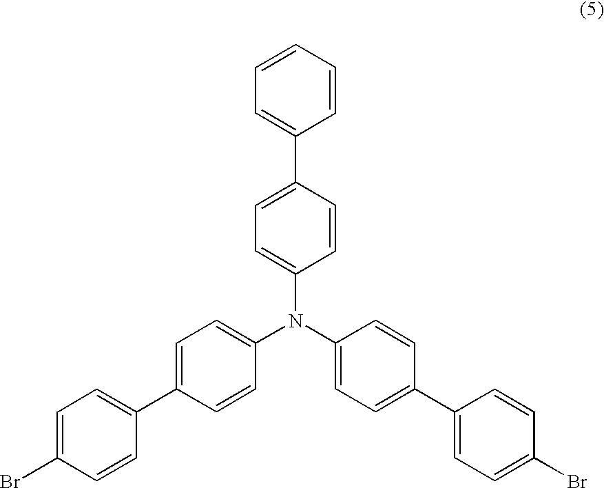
BrC1=CC=C(C2=CC=C(N(C3=CC=C(C4=CC=C(Br)C=C4)C=C3)C3=CC=C(C4=CC=CC=C4)C=C3)C=C2)C=C1
